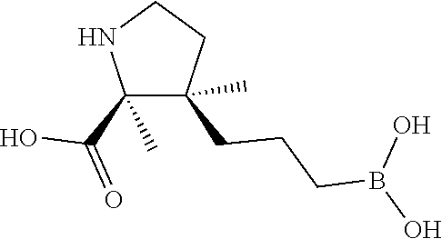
C1(C(=O)O)(C)C(CCCB(O)O)(C)CCN1
